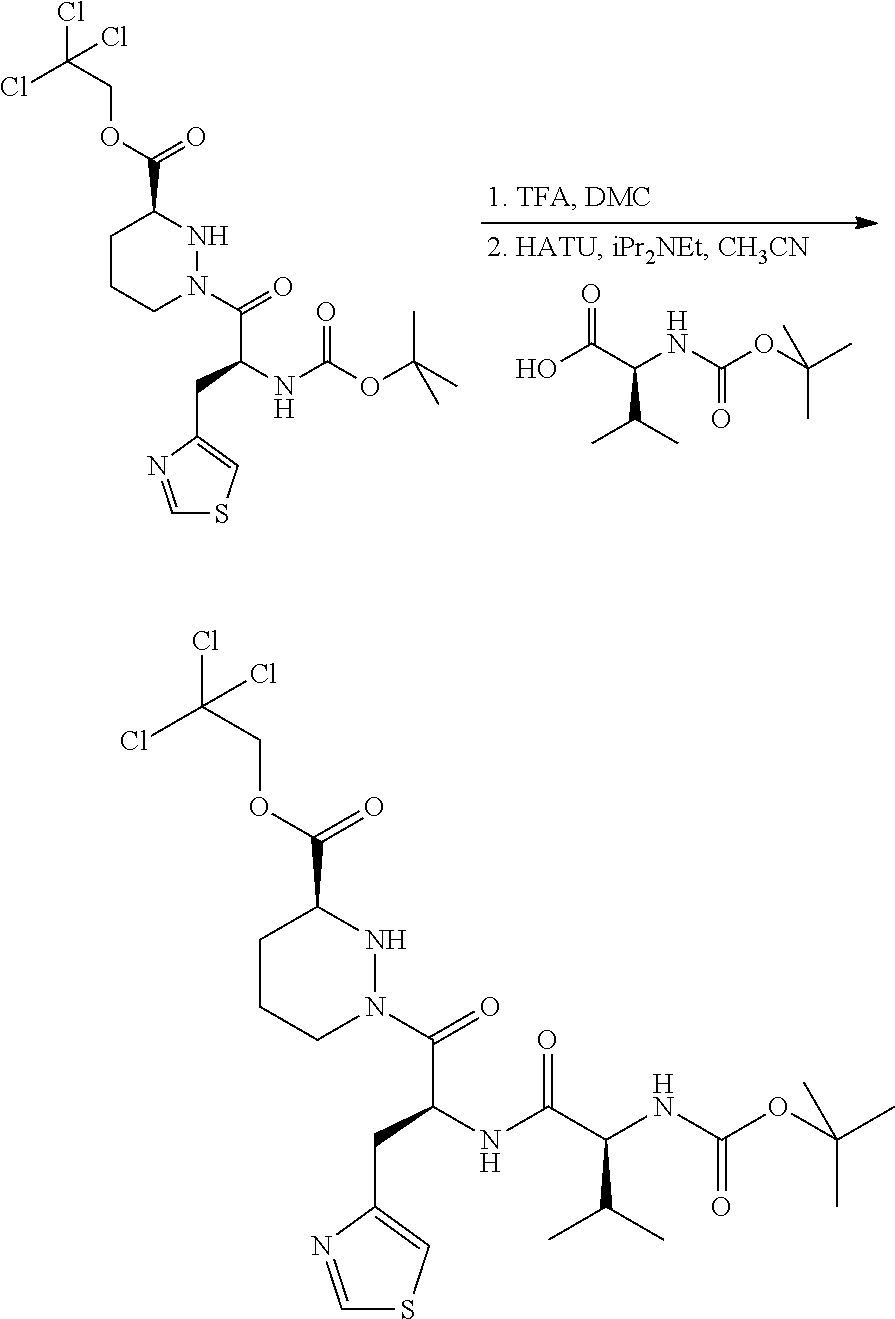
OC(C(NC(OC(C)(C)C)=O)C(C)C)=O.C1CCN(C(=O)C(NC(OC(C)(C)C)=O)CC2=CSC=N2)NC1C(OCC(Cl)(Cl)Cl)=O.C1CCN(C(=O)C(NC(C(NC(=O)OC(C)(C)C)C(C)C)=O)CC2=CSC=N2)NC1C(OCC(Cl)(Cl)Cl)=O
